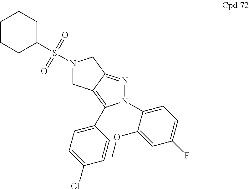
N1(C2=CC=C(F)C=C2OC)N=C2C(=C1C1=CC=C(Cl)C=C1)CN(S(=O)(C1CCCCC1)=O)C2
